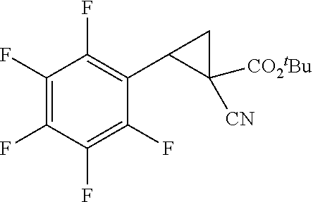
C1(F)=C(F)C(F)=C(F)C(C2C([CN])([CO2tBu])C2)=C1F
